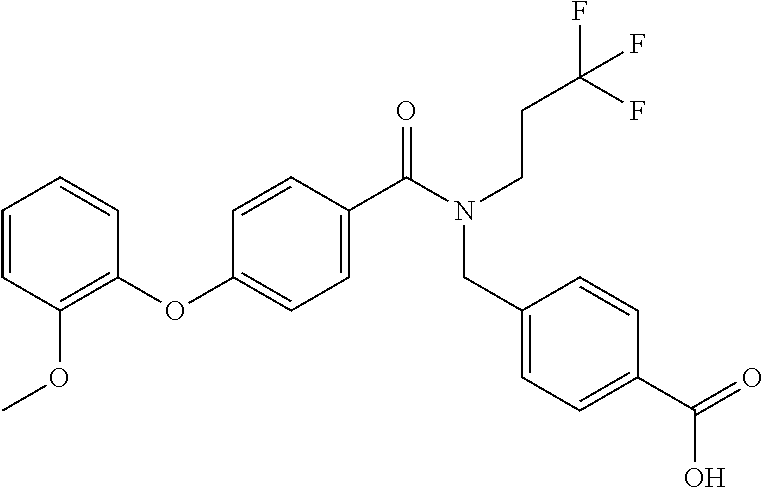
C1=CC(OC)=C(OC2=CC=C(C(=O)N(CCC(F)(F)F)CC3=CC=C(C(O)=O)C=C3)C=C2)C=C1
